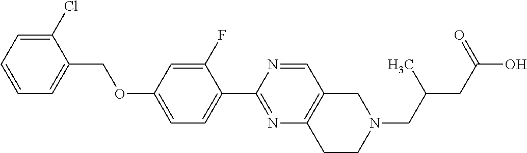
C1=CC=C(Cl)C(COC2=CC=C(C3=NC4=C(C=N3)CN(CC(CC(O)=O)C)CC4)C(F)=C2)=C1
